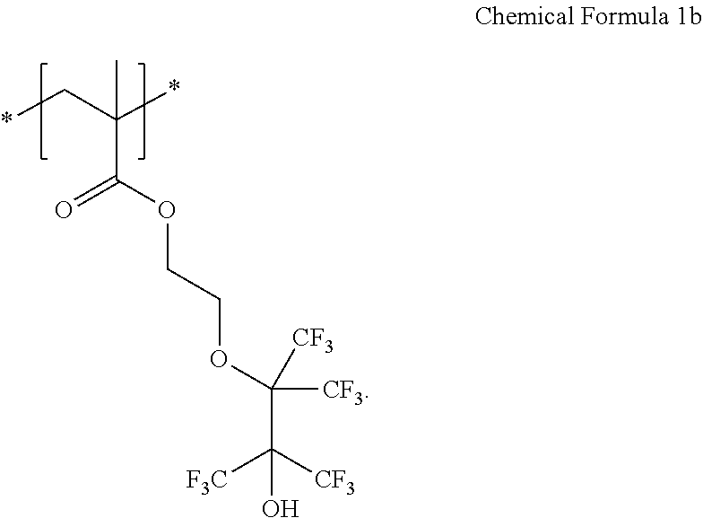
C(C(OCCOC(C([CF3])([F3C])O)([CF3])[CF3])=O)(C*)(*)C
